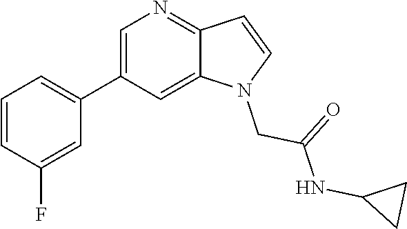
C1=C(C2=CC=CC(F)=C2)C=C2C(=N1)C=CN2CC(=O)NC1CC1
